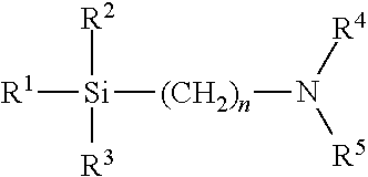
[R1][Si]([R2])([R3])[(CH2)n]N([R5])[R4]
